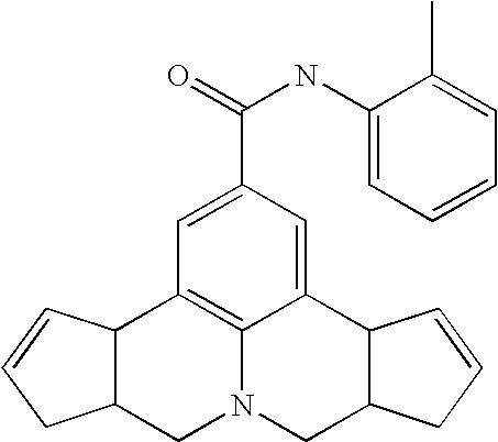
C12C(CN3C4=C1C=C(C(=O)NC1=CC=CC=C1C)C=C4C1C(C3)CC=C1)CC=C2
